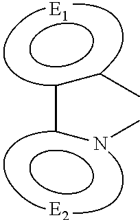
C(CNC)CC.[E2].[E1]
